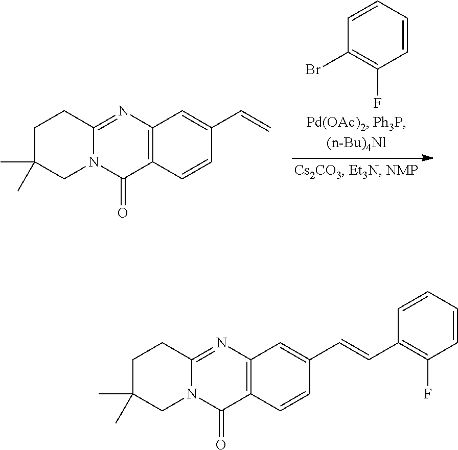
C12=NC3=C(C(=O)N1CC(C)(C)CC2)C=CC(C=C)=C3.C1=CC=CC(Br)=C1F.C12=NC3=C(C(=O)N1CC(C)(C)CC2)C=CC(C=CC1=C(F)C=CC=C1)=C3
